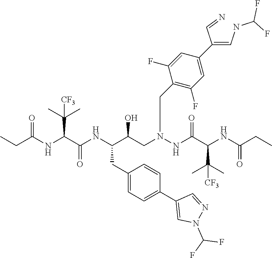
CCC(NC(C(NC(C(CN(NC(C(NC(CC)=O)C(C)(C)[CF3])=O)CC1=C(F)C=C(C(=CNC(F)F)C=N)C=C1F)O)CC1=CC=C(C2=CN(C(F)F)N=C2)C=C1)=O)C(C)(C)[CF3])=O
